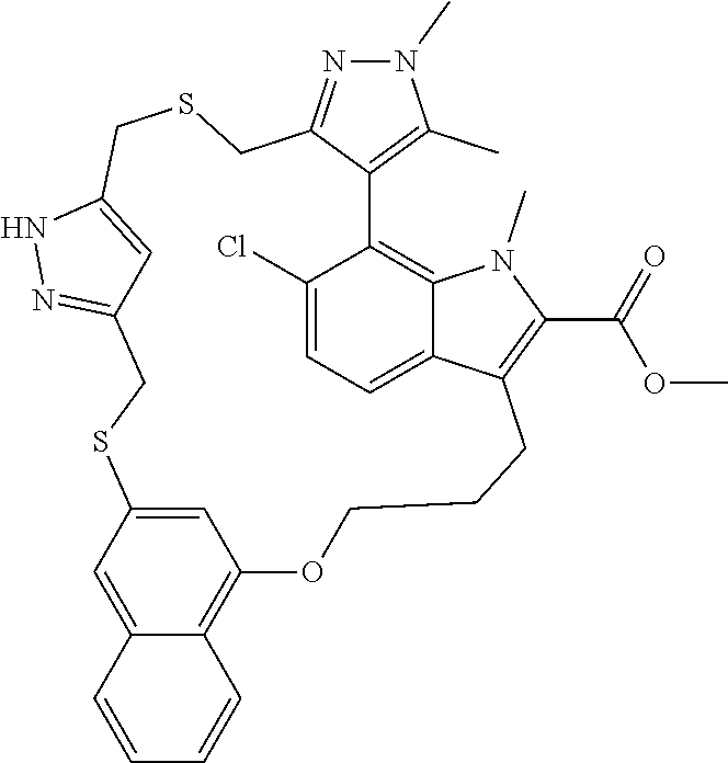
N1N=C2C=C1CSCC1=NN(C)C(C)=C1C1=C3C(=CC=C1Cl)C(=C(C(=O)OC)N3C)CCCOC1=C3C(=CC(=C1)SC2)C=CC=C3
